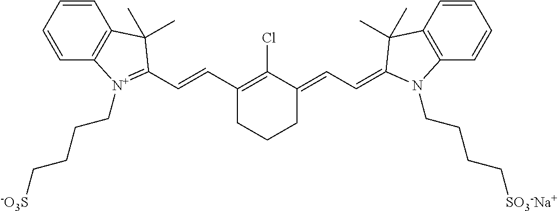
C1=CC=CC2=C1C(C)(C)C(C=CC1=C(Cl)C(=CC=C3C(C)(C)C4=C(C=CC=C4)N3CCCC[SO3-Na+])CCC1)=[N+]2CCCC[-O3S]
